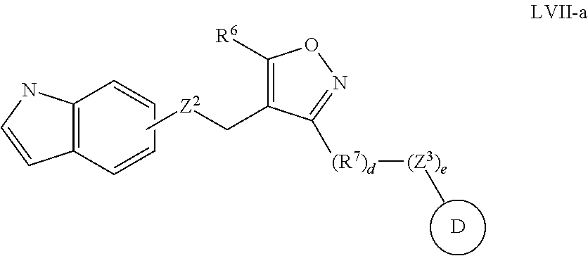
[D].C1([R6])=C(C[Z2]C)C([(R7)d][(Z3)e]C)=NO1.C12=C(C=CC=C1)C=CN2
